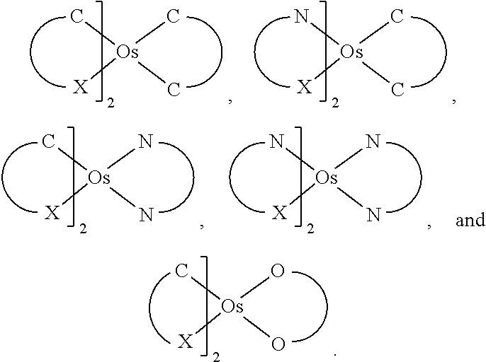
[Os](O)(C)([X])O.[Os](C)(C)([X])C.[Os](C)(N)([X])C.[Os](N)(C)([X])N.[Os](N)(N)([X])N
